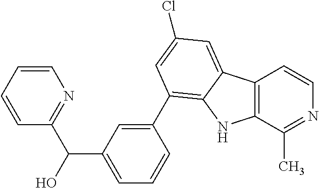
C12=C(C(C)=NC=C1)NC1=C(C3=CC(C(O)C4=NC=CC=C4)=CC=C3)C=C(Cl)C=C21
